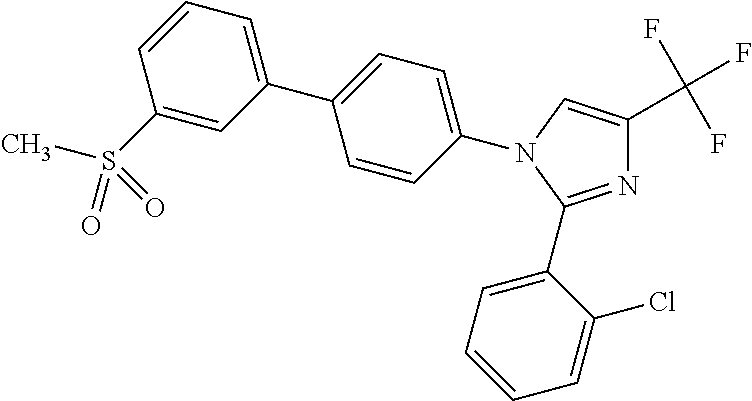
N1=C(C2=CC=CC=C2Cl)N(C2=CC=C(C3=CC=CC(S(C)(=O)=O)=C3)C=C2)C=C1C(F)(F)F
